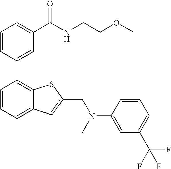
C1=CC=C(C(NCCOC)=O)C=C1C1=C2C(=CC=C1)C=C(CN(C1=CC(C(F)(F)F)=CC=C1)C)S2
